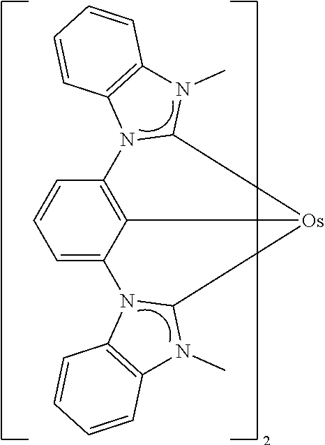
C12=C3C(=CC=C1)N1C4=C(N(C)C1[Os]3C1N2C2=C(N1C)C=CC=C2)C=CC=C4
